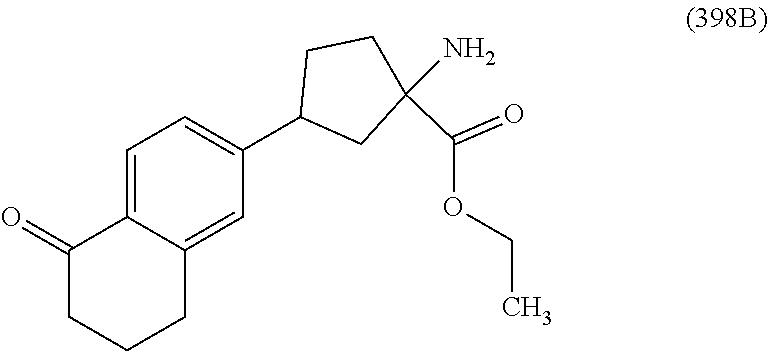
C1(=O)CCCC2=CC(C3CC(N)(C(OCC)=O)CC3)=CC=C12
